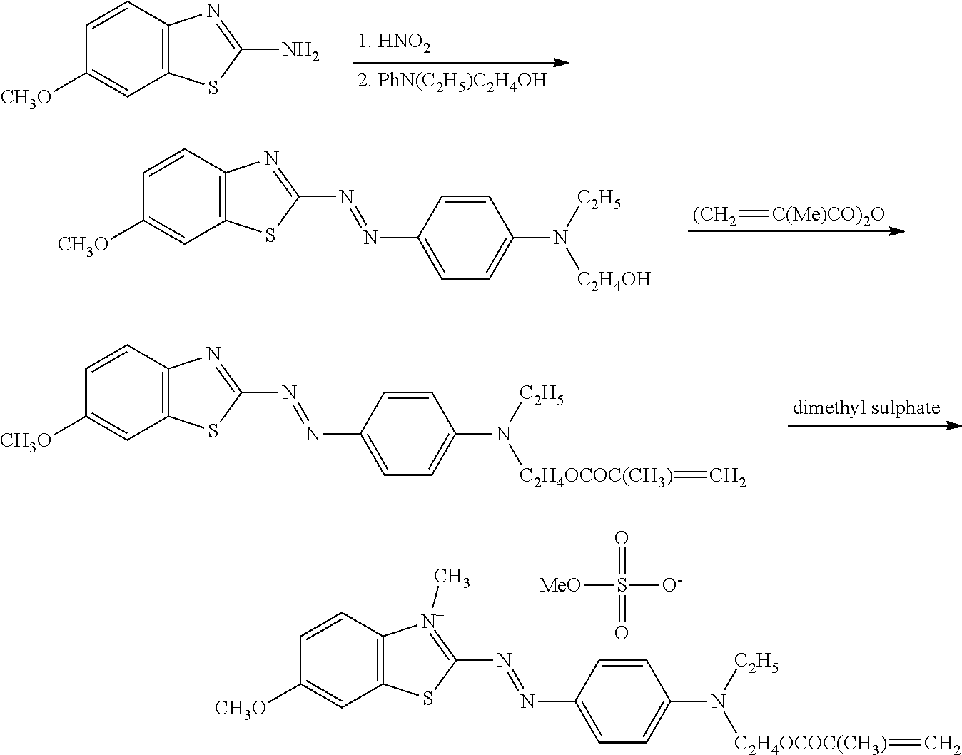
C12=C(C=CC([CH3O])=C1)N=C(N)S2.C12=C(C=CC([CH3O])=C1)N=C(N=NC1=CC=C(N([C2H5])[C2H4OH])C=C1)S2.[(CH2]=[C(Me)CO)2O].C12=C(C=CC([CH3O])=C1)N=C(N=NC1=CC=C(N([C2H5])[C2H4OCOC(CH3)]=C)C=C1)S2.C12=C(C=CC([CH3O])=C1)[N+](C)=C(N=NC1=CC=C(N([C2H5])[C2H4OCOC(CH3)]=C)C=C1)S2.[MeO]S([O-])(=O)=O
